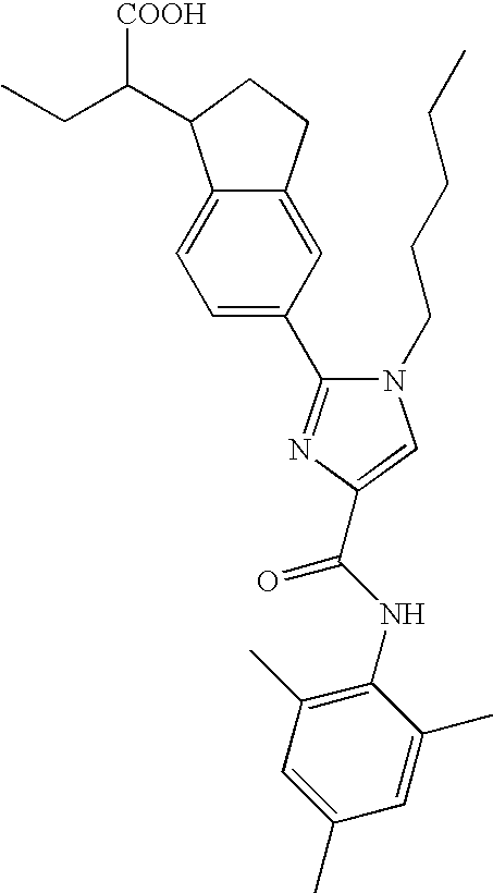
CCC(C1C2=CC=C(C3=NC(C(NC4=C(C)C=C(C)C=C4C)=O)=CN3CCCCC)C=C2CC1)[COOH]
